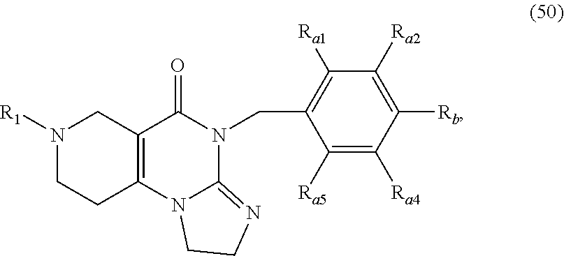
N1([R1])CCC2=C(C1)C(=O)N(CC1=C([Ra1])C([Ra2])=C([Rb])C([Ra4])=C1[Ra5])C1=NCCN21
